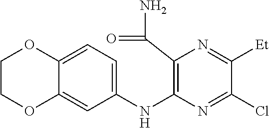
C1(NC2=C(C(N)=O)N=C([Et])C(Cl)=N2)=CC=C2C(=C1)OCCO2
